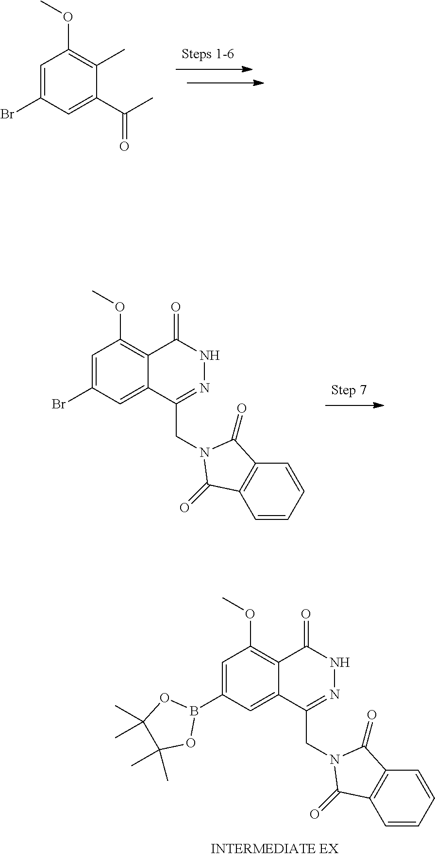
C1=C(B2OC(C)(C)C(C)(C)O2)C=C2C(=C1OC)C(=O)NN=C2CN1C(=O)C2=C(C1=O)C=CC=C2.C1=C(Br)C=C(C(C)=O)C(C)=C1OC.C1=C(Br)C=C2C(=C1OC)C(=O)NN=C2CN1C(=O)C2=C(C1=O)C=CC=C2
